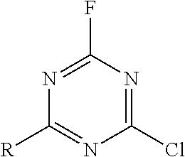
N1=C(F)N=C(Cl)N=C1[R]
